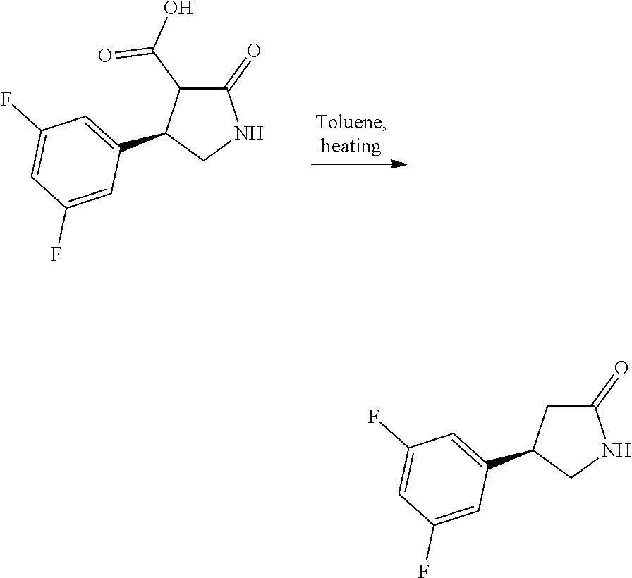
C1(=O)C(C(=O)O)C(C2=CC(F)=CC(F)=C2)CN1.C1(=O)CC(C2=CC(F)=CC(F)=C2)CN1
